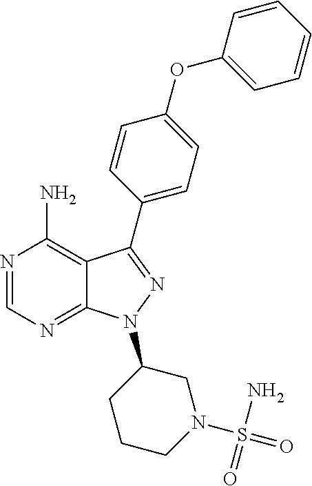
N1=CN=C2C(=C1N)C(C1=CC=C(OC3=CC=CC=C3)C=C1)=NN2C1CCCN(S(N)(=O)=O)C1
